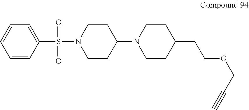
C1CN(S(=O)(=O)C2=CC=CC=C2)CCC1N1CCC(CCOCC#C)CC1
